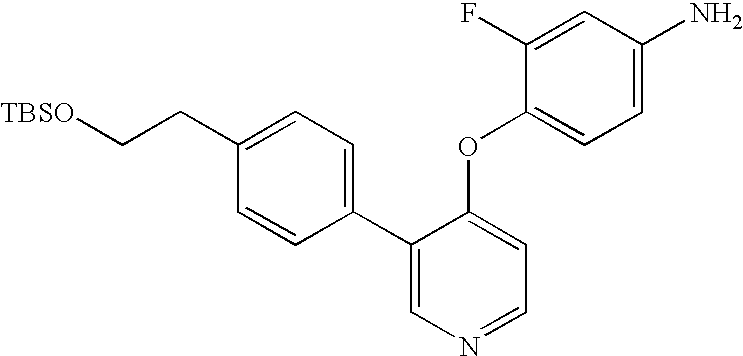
C(C1=CC=C(C2=CN=CC=C2OC2=CC=C(N)C=C2F)C=C1)C[TBSO]
